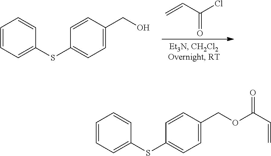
C(C(=O)Cl)=C.C1=CC=C(SC2=CC=C(CO)C=C2)C=C1.C1=CC=C(SC2=CC=C(COC(C=C)=O)C=C2)C=C1
